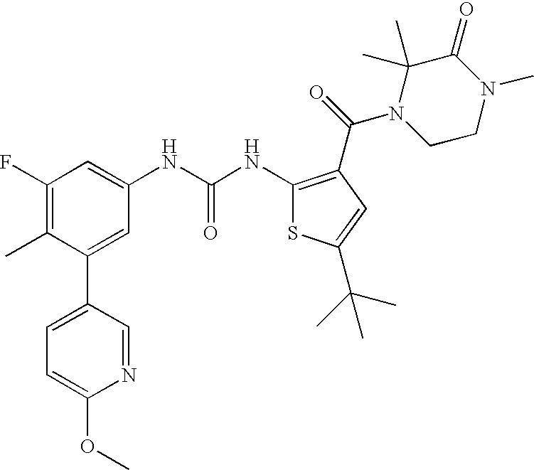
C1(F)=C(C)C(C2=CC=C(OC)N=C2)=CC(NC(=O)NC2=C(C(N3CCN(C)C(=O)C3(C)C)=O)C=C(C(C)(C)C)S2)=C1
